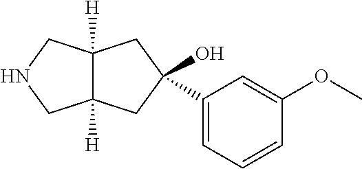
C12([H])C([H])(CC(C3=CC=CC(OC)=C3)(O)C1)CNC2
